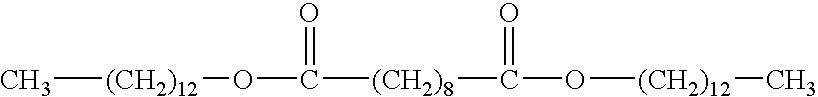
C[(CH2)12]OC(=O)[(CH2)8]C(=O)O[(CH2)12]C
